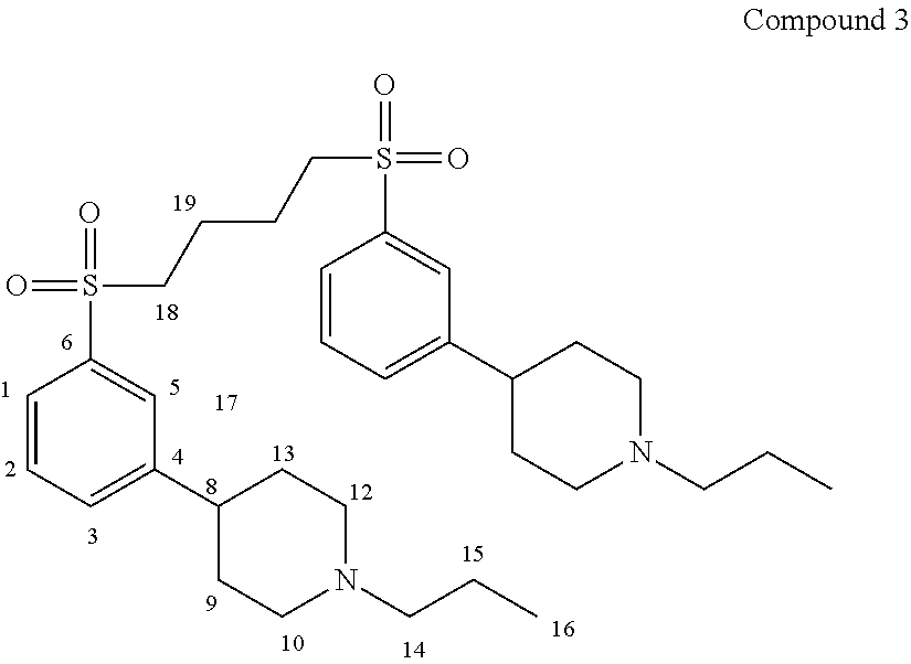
C1=CC=C(C2CCN(CCC)CC2)C=C1S(CCCCS(C1=CC(C2CCN(CCC)CC2)=CC=C1)(=O)=O)(=O)=O
